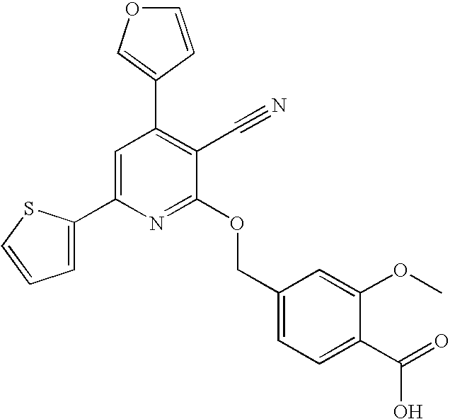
C1=C(C2=CC(C3=COC=C3)=C(C#N)C(OCC3=CC=C(C(=O)O)C(OC)=C3)=N2)SC=C1
